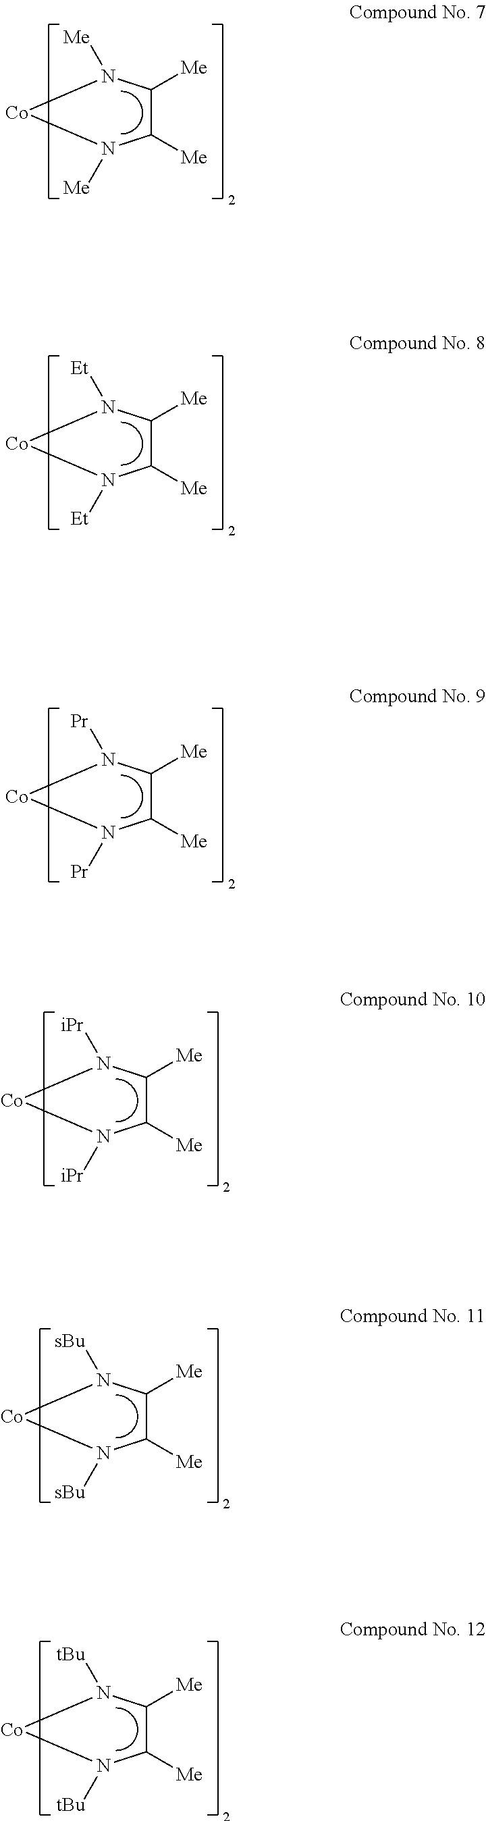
C1([Me])C([Me])N([Me])[Co]N1[Me].C1([Me])C([Me])N([Et])[Co]N1[Et].C1([Me])C([Me])N([Pr])[Co]N1[Pr].C1([Me])C([Me])N([iPr])[Co]N1[iPr].C1([Me])C([Me])N([sBu])[Co]N1[sBu].C1([Me])C([Me])N([tBu])[Co]N1[tBu]
